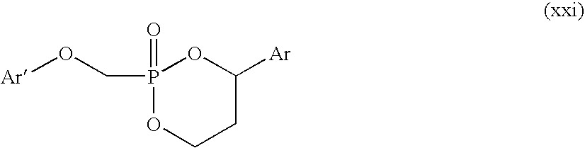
[Ar]OCP1(=O)OC([Ar])CCO1
